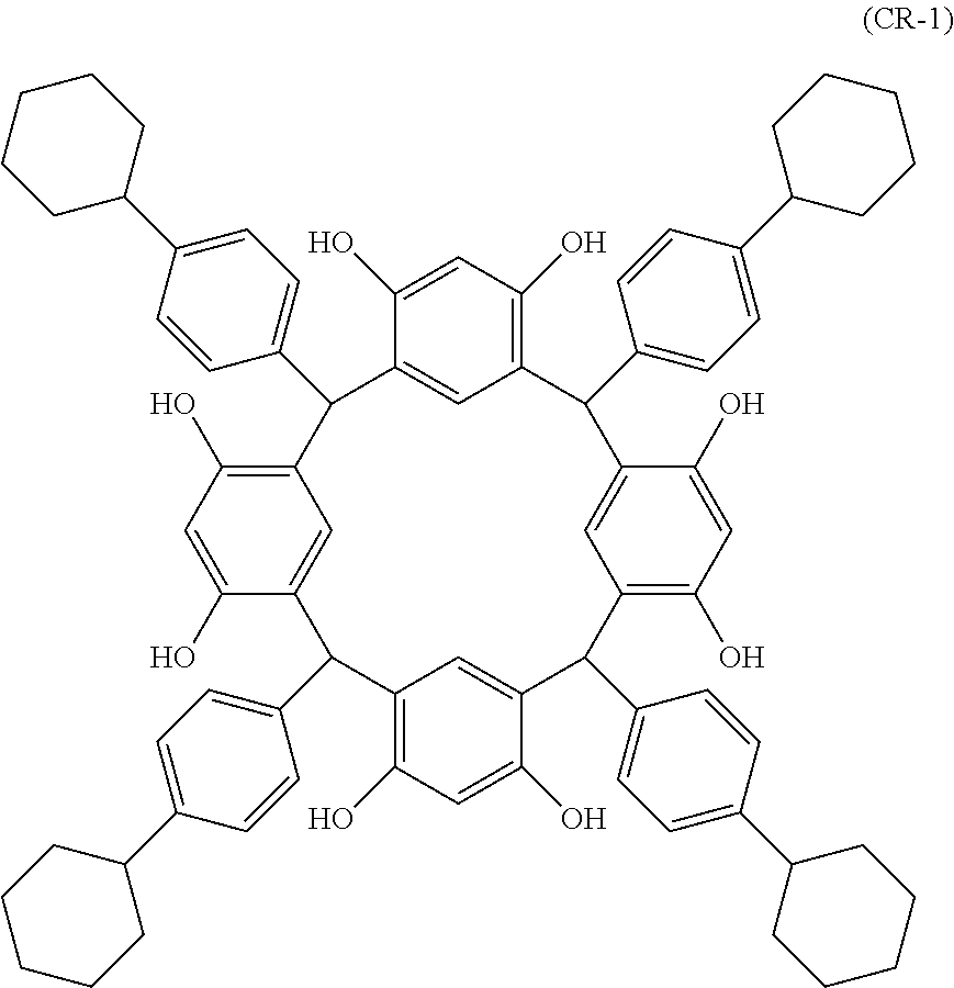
C1CCCC(C2=CC=C(C3C4=C(O)C=C(O)C(=C4)C(C4=CC=C(C5CCCCC5)C=C4)C4=C(O)C=C(O)C(=C4)C(C4=CC=C(C5CCCCC5)C=C4)C4=C(O)C=C(O)C(=C4)C(C4=CC=C(C5CCCCC5)C=C4)C4=C(O)C=C(O)C3=C4)C=C2)C1
